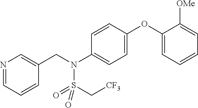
N1=CC=CC(CN(C2=CC=C(OC3=CC=CC=C3[OMe])C=C2)S(C[CF3])(=O)=O)=C1
